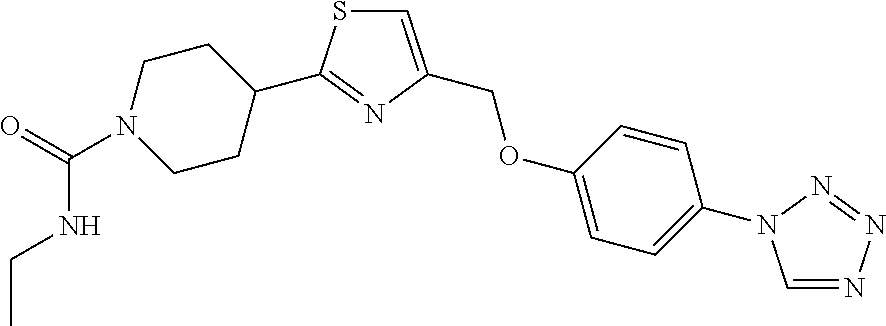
O=C(N1CCC(C2=NC(COC3=CC=C(N4C=NN=N4)C=C3)=CS2)CC1)NCC
